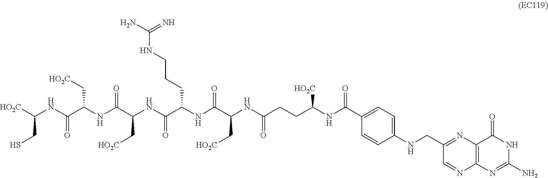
[HO2C]C(NC(C(NC(C(NC(C(NC(C(NC(CCC(NC(=O)C1=CC=C(NCC2=NC3=C(N=C2)N=C(N)NC3=O)C=C1)[HO2C])=O)C[HO2C])=O)CCCNC(N)=N)=O)C[HO2C])=O)C[HO2C])=O)CS
